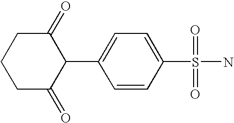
C1C(=O)C(C2=CC=C(S(=O)(=O)N)C=C2)C(=O)CC1
